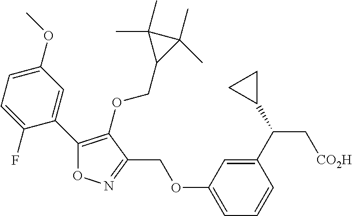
C1(OC)=CC=C(F)C(C2=C(OCC3C(C)(C)C3(C)C)C(COC3=CC=CC(C(C4CC4)C[CO2H])=C3)=NO2)=C1
